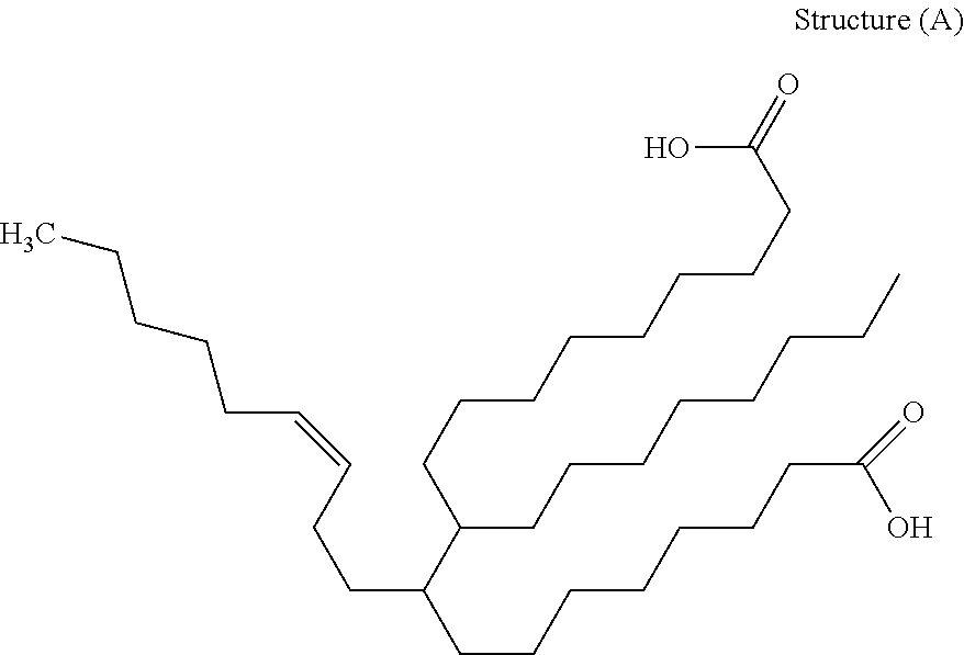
C(C(C(CCC=CCCCCC)CCCCCCCC(=O)O)CCCCCCCC)CCCCCCCC(=O)O
